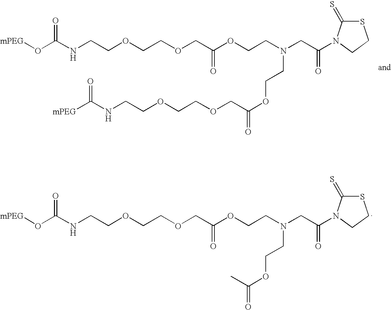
[mPEG]OC(NCCOCCOCC(OCCN(CC(N1C(=S)SCC1)=O)CCOC(C)=O)=O)=O.[mPEG]OC(NCCOCCOCC(OCCN(CC(N1C(=S)SCC1)=O)CCOC(COCCOCCNC([mPEG])=O)=O)=O)=O
